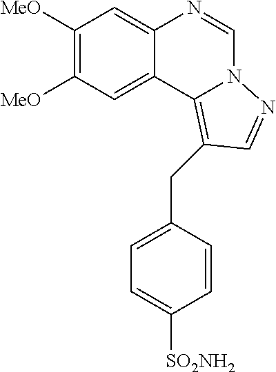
C1([MeO])=C([MeO])C=C2C(=C1)N=CN1C2=C(CC2=CC=C([SO2NH2])C=C2)C=N1
